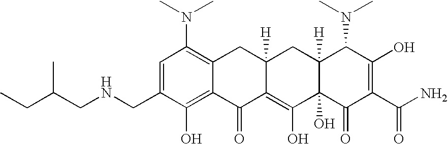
N(CC1=CC(N(C)C)=C2C(=C1O)C(=O)C1=C(O)C3(O)C([H])(CC1([H])C2)C(N(C)C)C(O)=C(C(N)=O)C3=O)CC(CC)C
